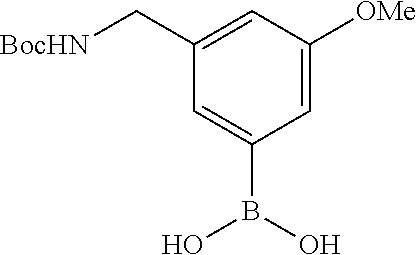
C1(B(O)O)=CC(C[BocHN])=CC([OMe])=C1
